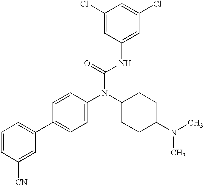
C1=CC([CN])=CC(C2=CC=C(N(C3CCC(N(C)C)CC3)C(=O)NC3=CC(Cl)=CC(Cl)=C3)C=C2)=C1
